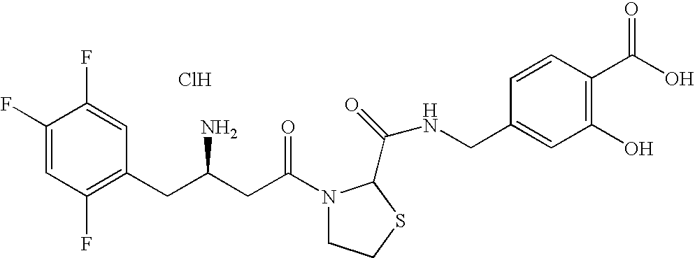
Cl.C1(F)=CC(F)=C(CC(CC(=O)N2CCSC2C(=O)NCC2=CC(O)=C(C(O)=O)C=C2)N)C=C1F
